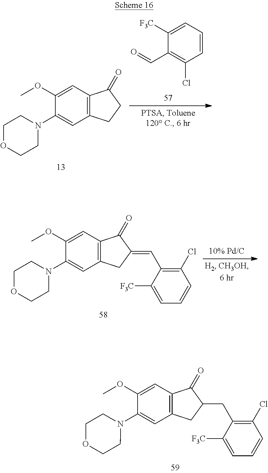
COC1=CC2=C(C=C1N1CCOCC1)CC(CC1=C(Cl)C=CC=C1[F3C])C2=O.C1(N2CCOCC2)=CC2=C(C=C1OC)C(=O)CC2.C1([F3C])=CC=CC(Cl)=C1C=O.COC1=CC2=C(C=C1N1CCOCC1)CC(=CC1=C(Cl)C=CC=C1[F3C])C2=O
